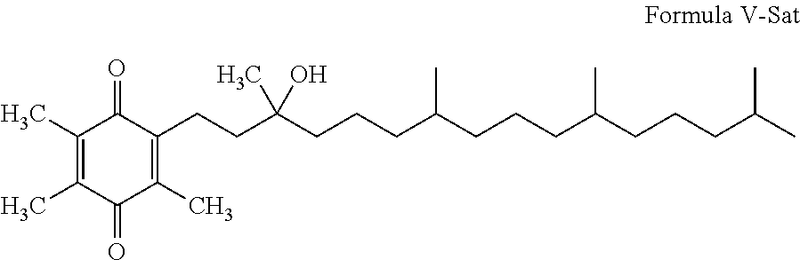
C1(CCC(CCCC(CCCC(CCCC(C)C)C)C)(C)O)=C(C)C(=O)C(C)=C(C)C1=O
